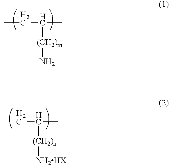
CCC(C)[(CH2)m]N.CCC(C)[(CH2)n][NH2HX]
